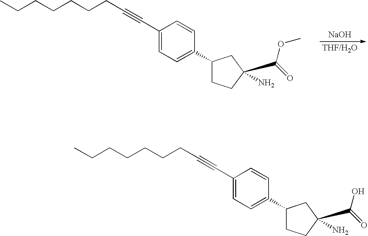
CCCCCCCC#CC1=CC=C(C2CCC(N)(C(=O)OC)C2)C=C1.[NaOH].CCCCCCCC#CC1=CC=C(C2CCC(N)(C(=O)O)C2)C=C1
